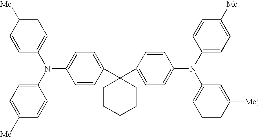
C1=CC(C2(C3=CC=C(N(C4=CC=C([Me])C=C4)C4=CC=CC([Me])=C4)C=C3)CCCCC2)=CC=C1N(C1=CC=C([Me])C=C1)C1=CC=C([Me])C=C1
